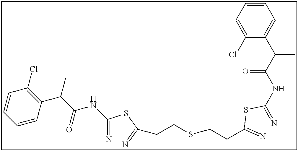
C1(Cl)=CC=CC=C1C(C(NC(=N)SC(CCSCCC(=N)SC(=N)NC(C(C)C1=C(Cl)C=CC=C1)=O)=N)=O)C
